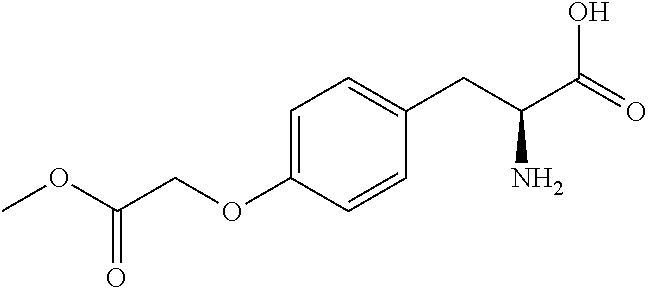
COC(COC1=CC=C(CC(C(=O)O)N)C=C1)=O
